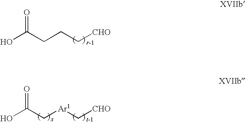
C(CCC[CHO])(=O)O.C(C[Ar1]C[CHO])(=O)O
